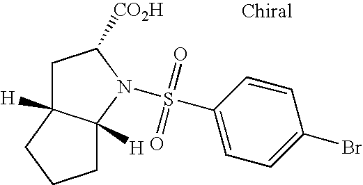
N1(S(=O)(=O)C2=CC=C(Br)C=C2)C([CO2H])CC2([H])C1([H])CCC2
